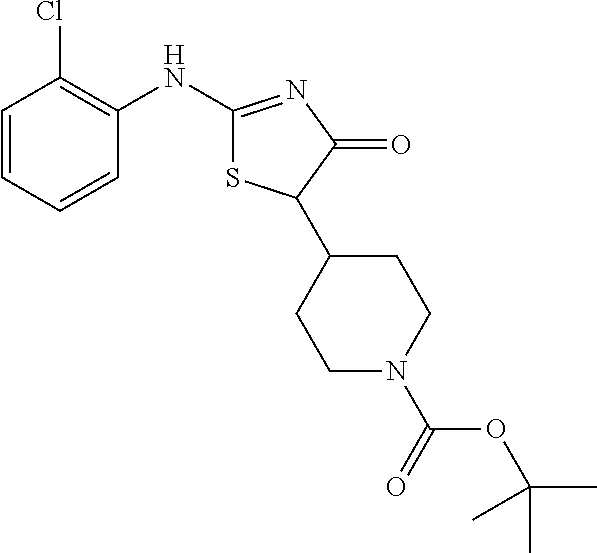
C1=CC=CC(NC2=NC(=O)C(C3CCN(C(=O)OC(C)(C)C)CC3)S2)=C1Cl
